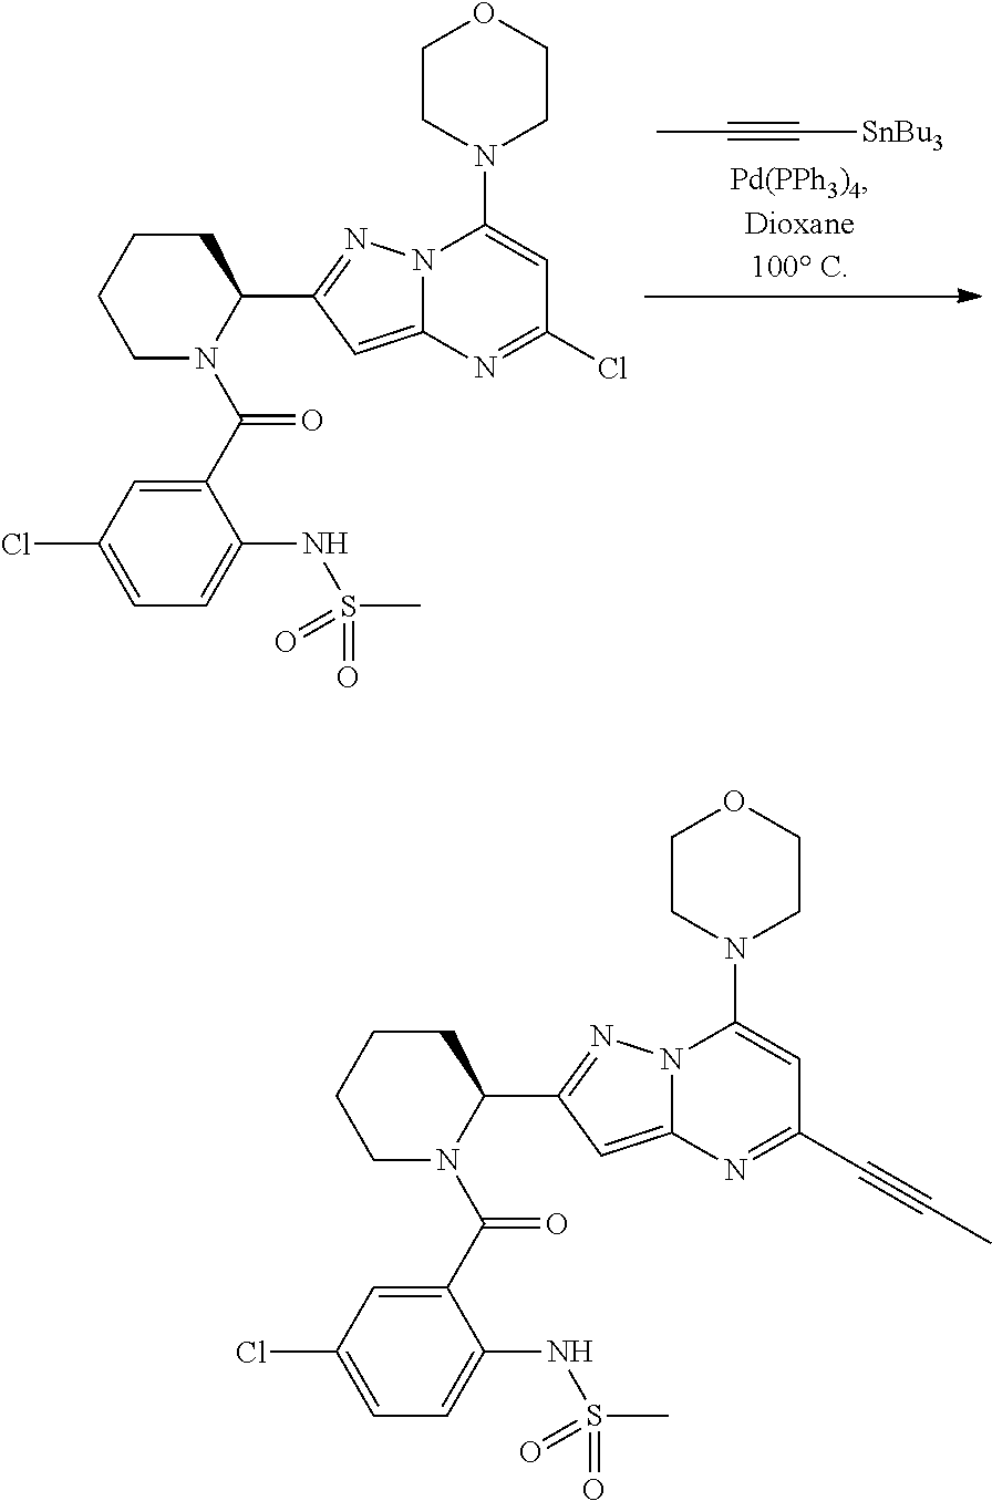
C1CCCN(C(C2=CC(Cl)=CC=C2NS(=O)(=O)C)=O)C1C1=NN2C(=C1)N=C(C#CC)C=C2N1CCOCC1.CC#C[SnBu3].C1CCCN(C(C2=CC(Cl)=CC=C2NS(=O)(=O)C)=O)C1C1=NN2C(=C1)N=C(Cl)C=C2N1CCOCC1
